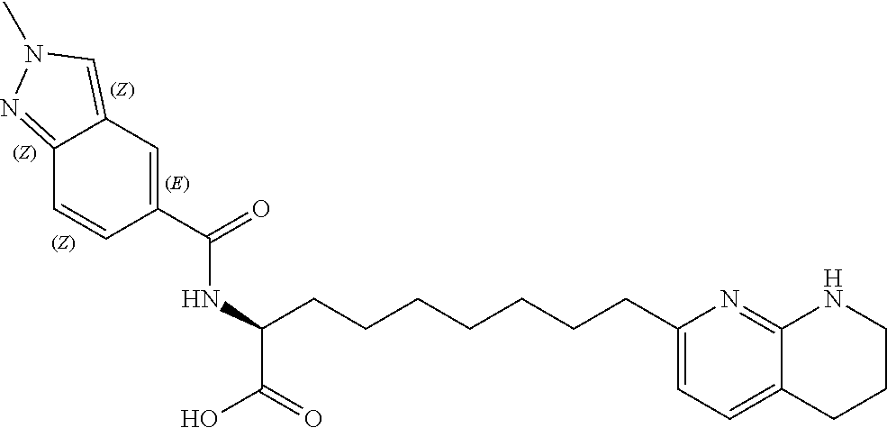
C1(C(=O)NC(C(=O)O)CCCCCCCC2=CC=C3C(=N2)NCCC3)=CC2=CN(C)N=C2C=C1
